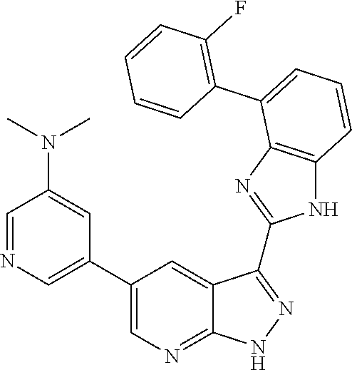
C1(F)=C(C2=CC=CC3=C2N=C(C2=NNC4=NC=C(C5=CN=CC(N(C)C)=C5)C=C42)N3)C=CC=C1
